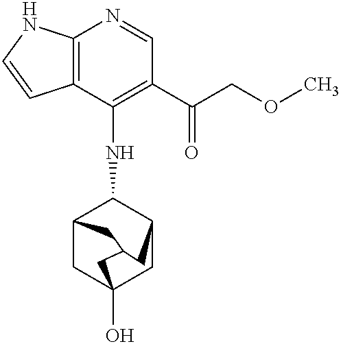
C12=C(C(NC3C4CC5(O)CC3CC(C5)C4)=C(C(COC)=O)C=N1)C=CN2
